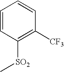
C1=CC([SO2]C)=C([CF3])C=C1
